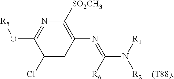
C1(Cl)=CC(N=C(N([R1])[R2])[R6])=C([SO2CH3])N=C1O[R5]
